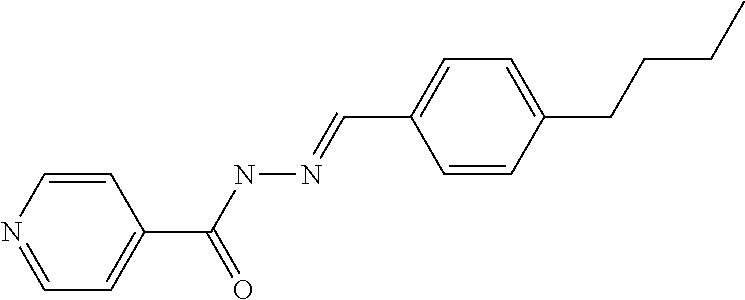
C1=CN=CC=C1C(NN=CC1=CC=C(CCCC)C=C1)=O
